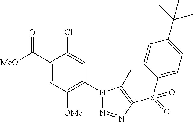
C1(C([MeO])=O)=CC([OMe])=C(N2N=NC(S(=O)(C3=CC=C(C(C)(C)C)C=C3)=O)=C2C)C=C1Cl
